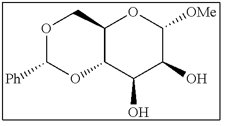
O1C([Ph])OC2C(C1)OC([OMe])C(O)C2O
